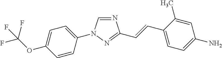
N1=CN(C2=CC=C(OC(F)(F)F)C=C2)N=C1C=CC1=CC=C(N)C=C1C
